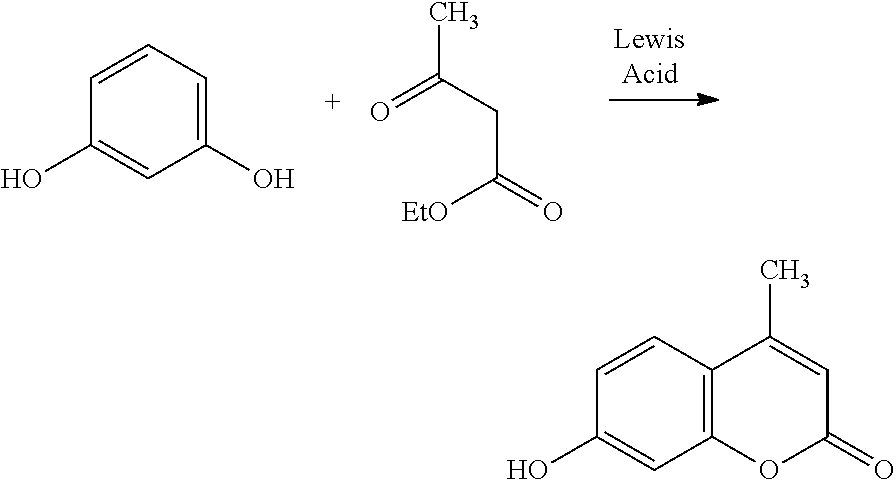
C1(O)=CC=CC(O)=C1.C(C(=O)[EtO])C(C)=O.C1=CC2=C(C=C1O)OC(=O)C=C2C
